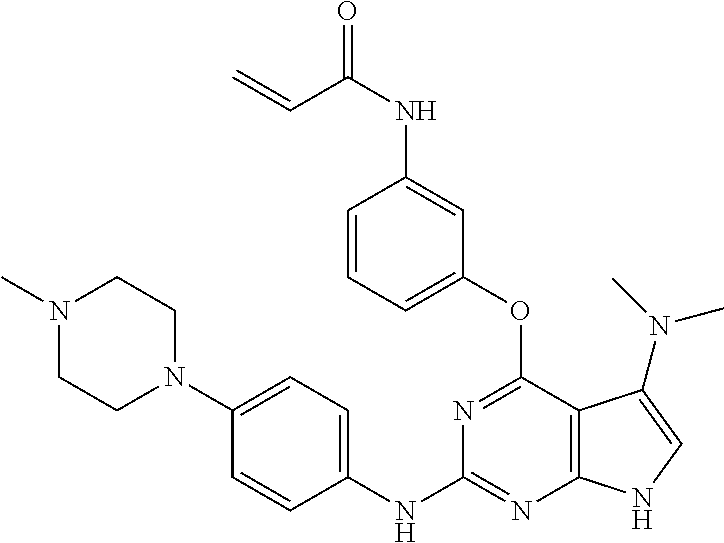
N1(C)CCN(C2=CC=C(NC3=NC4=C(C(OC5=CC=CC(NC(=O)C=C)=C5)=N3)C(N(C)C)=CN4)C=C2)CC1
